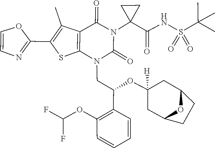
C1(OC(C2=C(OC(F)F)C=CC=C2)CN2C(=O)N(C3(C(=O)NS(=O)(=O)C(C)(C)C)CC3)C(=O)C3=C2SC(C2=NC=CO2)=C3C)([H])CC2CCC(C1)O2
